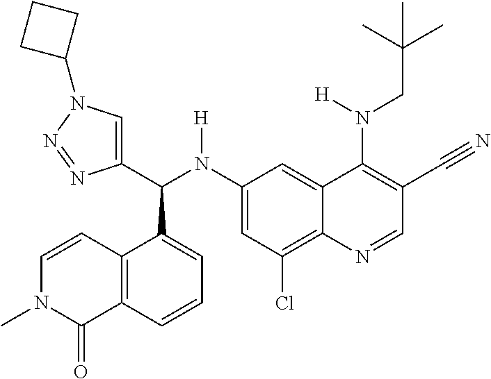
C1(N(C(C2=CN(C3CCC3)N=N2)C2=CC=CC3=C2C=CN(C)C3=O)[H])=CC(Cl)=C2C(=C1)C(N(CC(C)(C)C)[H])=C(C#N)C=N2
